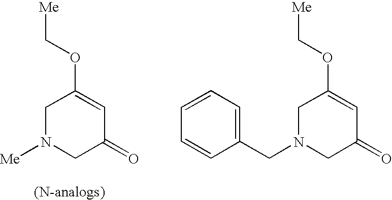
C1N([Me])CC(=O)C=C1OC[Me].C1N(CC2=CC=CC=C2)CC(=O)C=C1OC[Me]
